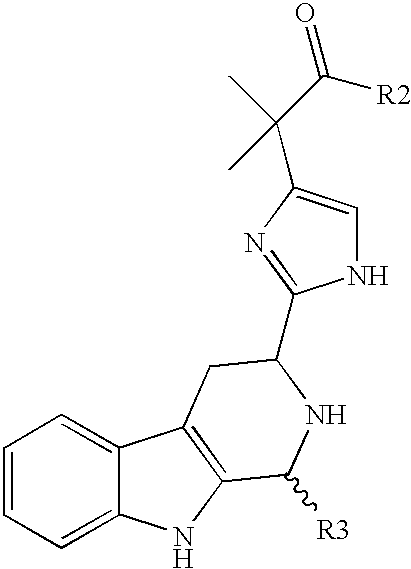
C1=CC=C2C(=C1)C1=C(N2)C([R3])NC(C2=NC(C(C(=O)[R2])(C)C)=CN2)C1
